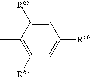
C1=C([R65])C(C)=C([R67])C=C1[R66]
